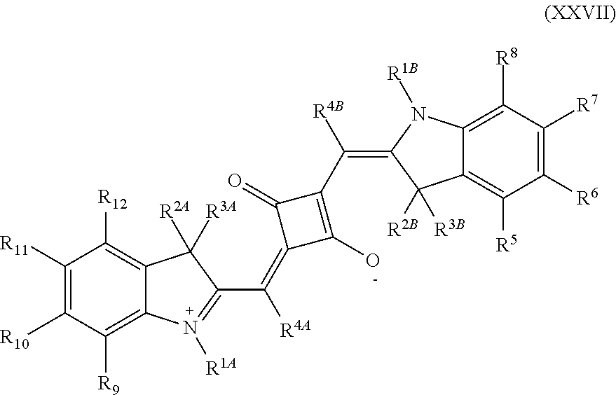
C1([R11])=C([R10])C([R9])=C2C(=C1[R12])C([R2A])([R3A])C(C(=C1C(O)=C(C([R4B])=C3C([R2B])([R3B])C4=C([R5])C([R6])=C([R7])C([R8])=C4N3[R1B])C1=O)[R4A])=N2[R1A]
